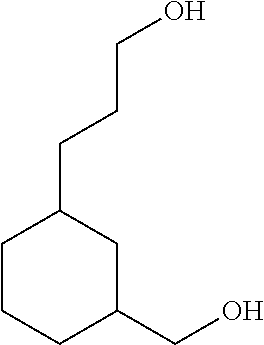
C1CCC(CO)CC1CCCO
